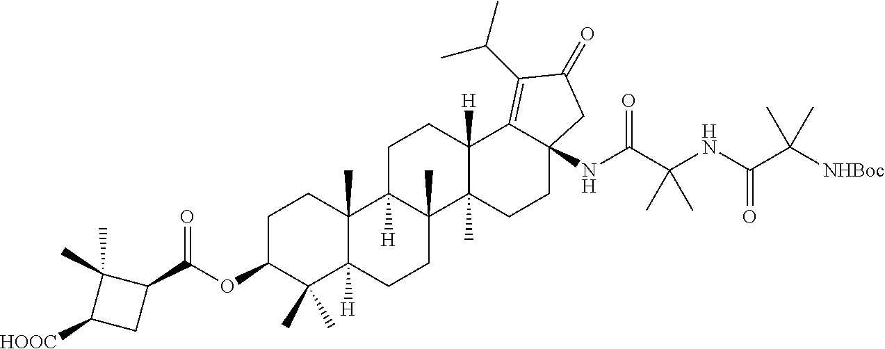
C(C(NC(C(NC12C(=C(C(C)C)C(=O)C1)C1([H])C(C)(CC2)C2(C)C([H])(CC1)C1(C)C([H])(CC2)C(C)(C)C(OC(C2C(C)(C)C([HOOC])C2)=O)CC1)=O)(C)C)=O)([NHBoc])(C)C
